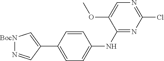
C1(C2=C[BocN]N=C2)=CC=C(NC2=NC(Cl)=NC=C2OC)C=C1
